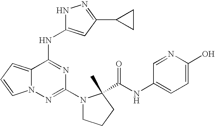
C1(N2CCCC2(C(=O)NC2=CC=C(O)N=C2)C)=NN2C(=CC=C2)C(NC2=CC(C3CC3)=NN2)=N1
